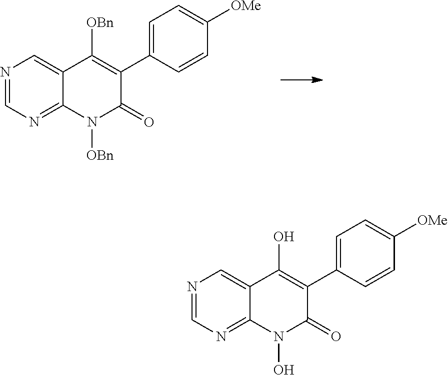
N1=CN=C2C(=C1)C([OBn])=C(C1=CC=C([OMe])C=C1)C(=O)N2[OBn].N1=CN=C2C(=C1)C(O)=C(C1=CC=C([OMe])C=C1)C(=O)N2O
